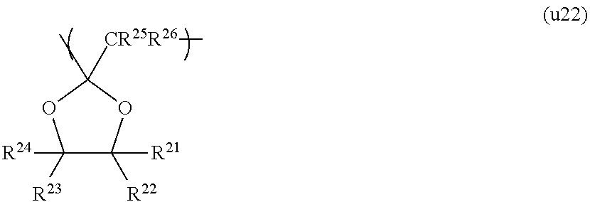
C1([R23])([R24])C([R22])([R21])OC(C)([CR25R26]C)O1
